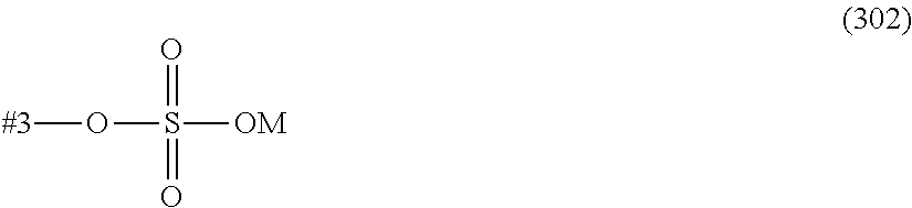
S(O[#3])([OM])(=O)=O
